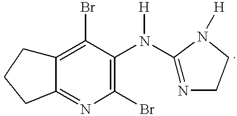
C12=NC(Br)=C(N(C3=NCCN3[H])[H])C(Br)=C1CCC2
